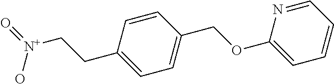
C1(CC[N+](O)=O)=CC=C(COC2=CC=CC=N2)C=C1
